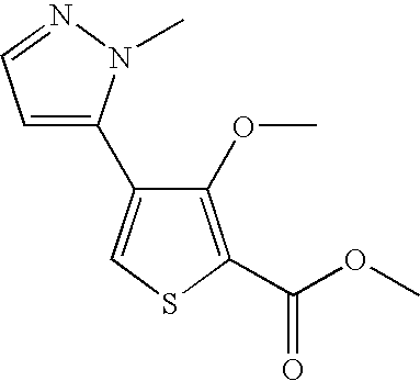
C1=C(C2=CSC(C(OC)=O)=C2OC)N(C)N=C1
